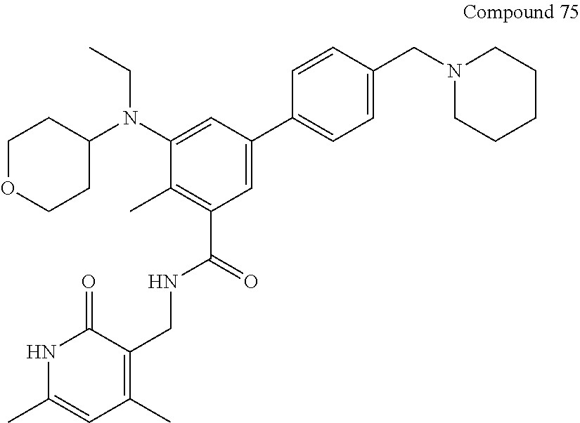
C1OCCC(N(C2=CC(C3=CC=C(CN4CCCCC4)C=C3)=CC(C(=O)NCC3=C(C)C=C(C)NC3=O)=C2C)CC)C1
